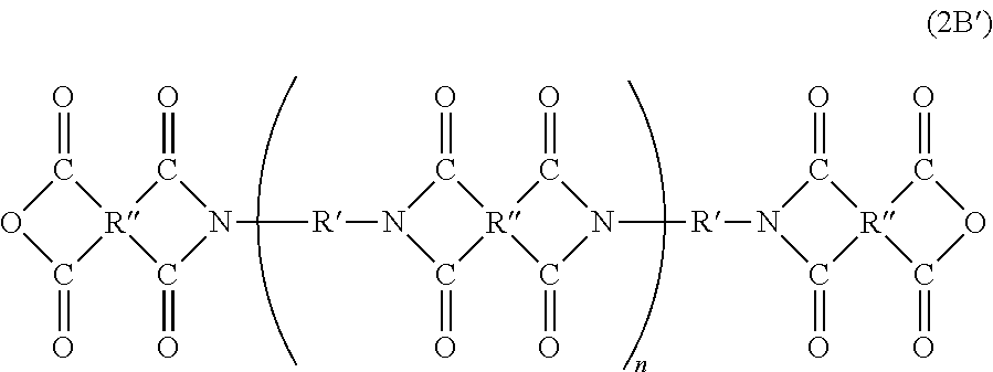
C1(=O)OC(=O)[R]12C(=O)N([R]N1C(=O)[R]3(C1=O)C(=O)N([R]N1C(=O)[R]4(C1=O)C(=O)OC4=O)C3=O)C2=O
